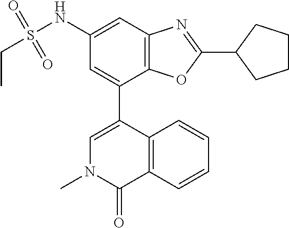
C1=C(C2=CN(C)C(=O)C3=C2C=CC=C3)C2=C(C=C1NS(CC)(=O)=O)N=C(C1CCCC1)O2
